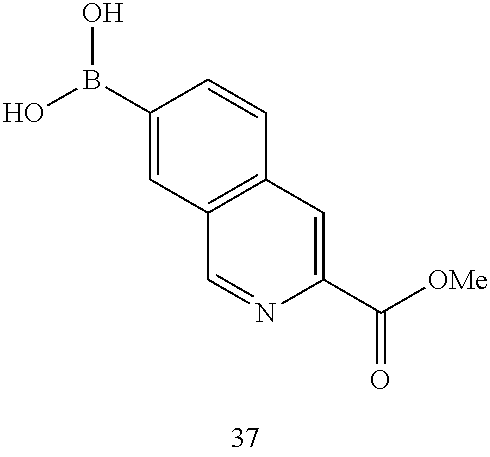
C1(B(O)O)=CC2=C(C=C1)C=C(C([OMe])=O)N=C2
